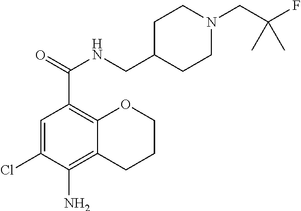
C1=C(Cl)C(N)=C2C(=C1C(=O)NCC1CCN(CC(F)(C)C)CC1)OCCC2
